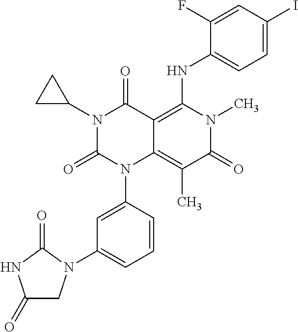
C1=CC(N2C3=C(C)C(=O)N(C)C(NC4=CC=C(I)C=C4F)=C3C(=O)N(C3CC3)C2=O)=CC(N2CC(=O)NC2=O)=C1
